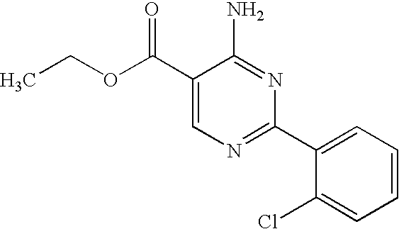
C1(C(OCC)=O)=CN=C(C2=CC=CC=C2Cl)N=C1N
